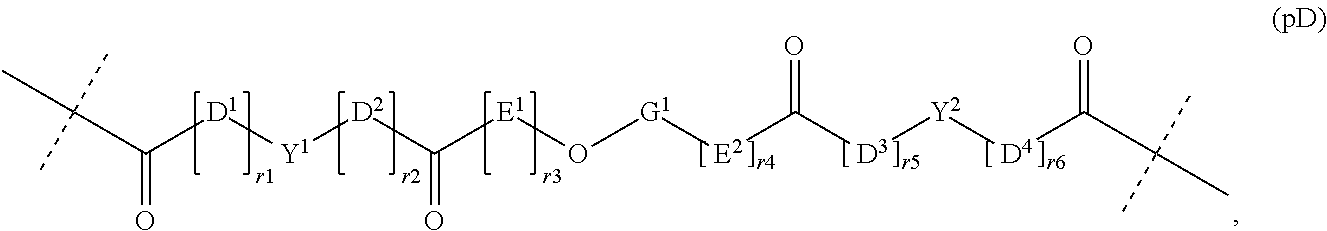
C(C([D1][Y1][D2]C([E1]O[G1][E2]C([D3][Y2][D4]C(C(C)(C)C)=O)=O)=O)=O)(C)(C)C
